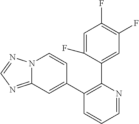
C1=C(F)C(C2=C(C3=CC4=NC=NN4C=C3)C=CC=N2)=CC(F)=C1F
